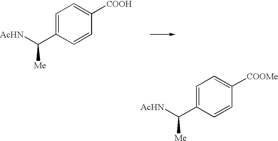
C1=C(C([AcHN])[Me])C=CC([COOH])=C1.C1=C(C([AcHN])[Me])C=CC([COOMe])=C1
